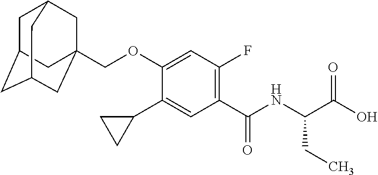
C1C2CC3CC(COC4=CC(F)=C(C(NC(C(O)=O)CC)=O)C=C4C4CC4)(CC1C3)C2
